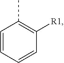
C1=CC=CC([R1])=C1C
